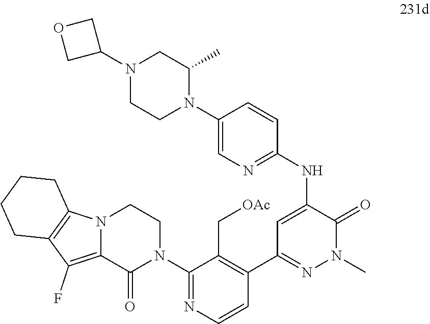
N(C1=CC(C2=C(C[OAc])C(N3CCN4C(=C(F)C5=C4CCCC5)C3=O)=NC=C2)=NN(C)C1=O)C1=NC=C(N2C(C)CN(C3COC3)CC2)C=C1
